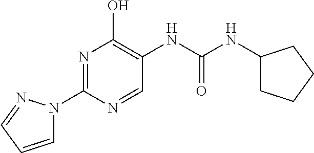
N1=C(N2C=CC=N2)N=CC(NC(=O)NC2CCCC2)=C1O
